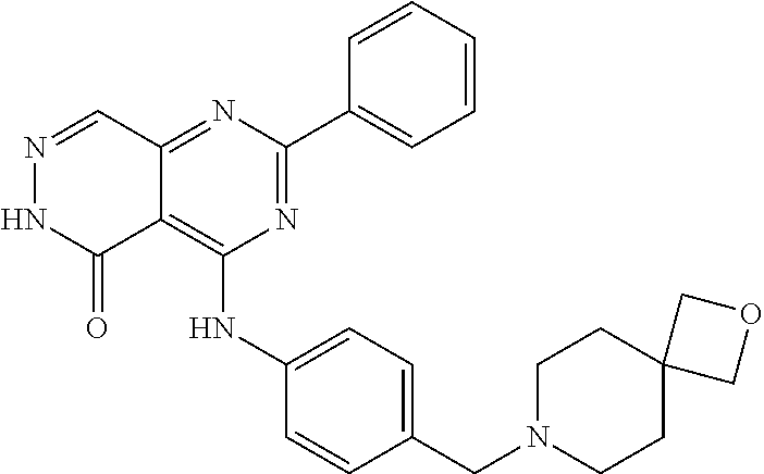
N1=C(C2=CC=CC=C2)N=C2C(=C1NC1=CC=C(CN3CCC4(CC3)COC4)C=C1)C(=O)NN=C2
